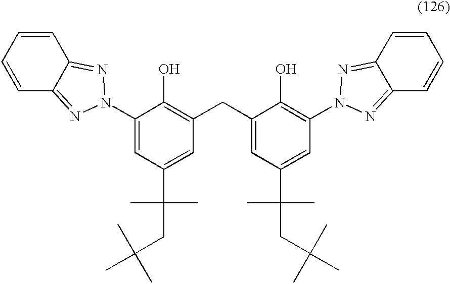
C1=CC2=NN(C3=CC(C(CC(C)(C)C)(C)C)=CC(CC4=CC(C(CC(C)(C)C)(C)C)=CC(N5N=C6C(=N5)C=CC=C6)=C4O)=C3O)N=C2C=C1
